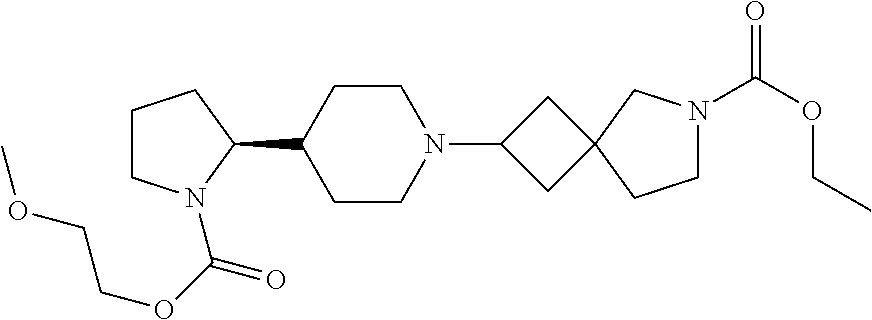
C1CN(C(OCCOC)=O)C(C2CCN(C3CC4(C3)CCN(C(OCC)=O)C4)CC2)C1
